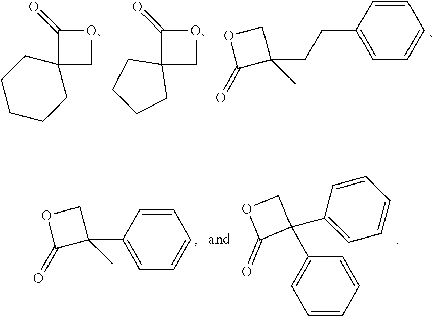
C1=CC(CCC2(C)COC2=O)=CC=C1.C1(=O)C2(CO1)CCCCC2.C1(=O)C2(CO1)CCCC2.C1=CC=CC=C1C1(C2=CC=CC=C2)COC1=O.C1(C2(C)COC2=O)=CC=CC=C1
